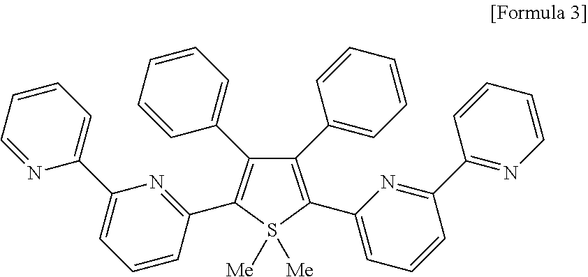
S1([Me])([Me])C(C2=NC(C3=CC=CC=N3)=CC=C2)=C(C2=CC=CC=C2)C(C2=CC=CC=C2)=C1C1=CC=CC(C2=NC=CC=C2)=N1
